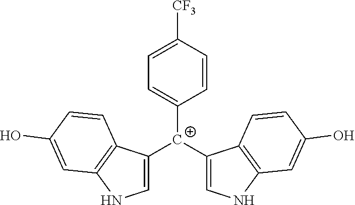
C1([C+](C2=CNC3=C2C=CC(O)=C3)C2=CNC3=C2C=CC(O)=C3)=CC=C([CF3])C=C1
